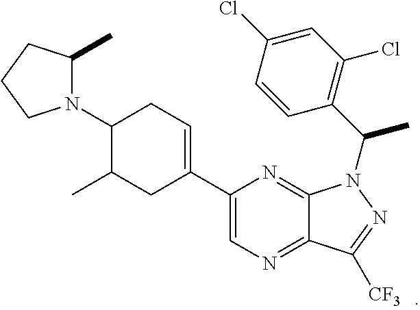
C1(C2=CN=C3C(=N2)N(C(C)C2=C(Cl)C=C(Cl)C=C2)N=C3[CF3])=CCC(N2C(C)CCC2)C(C)C1
